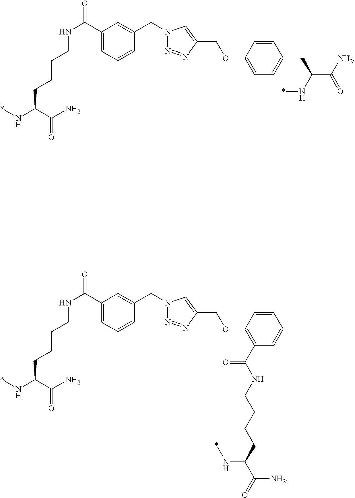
C1(C(NCCCCC(N*)C(N)=O)=O)=CC=CC(CN2N=NC(COC3=CC=C(CC(C([NH2])=O)N*)C=C3)=C2)=C1.C1(C(NCCCCC(N*)C(N)=O)=O)=CC=CC(CN2N=NC(COC3=C(C(NCCCCC(C(=O)[NH2])N*)=O)C=CC=C3)=C2)=C1
